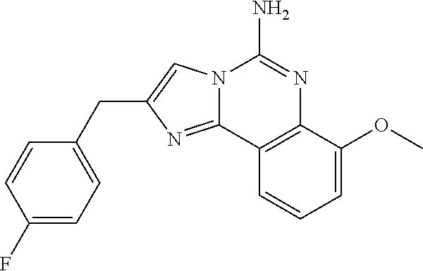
N12C(=NC(CC3=CC=C(F)C=C3)=C1)C1=C(N=C2N)C(OC)=CC=C1
